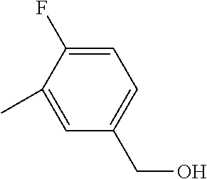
C1=C(F)C(C)=CC(CO)=C1
